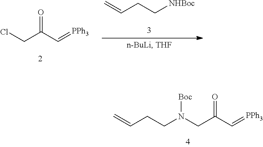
ClCC(C=[PPh3])=O.C=CCC[NHBoc].C=CCCN([Boc])CC(C=[PPh3])=O
